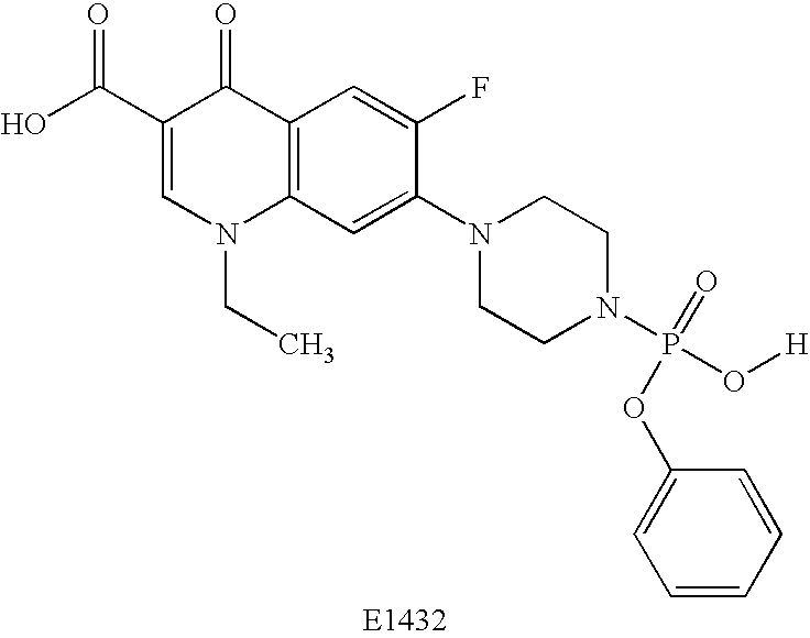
OC(C1=CN(CC)C2=C(C1=O)C=C(F)C(N1CCN(P(O[H])(=O)OC3=CC=CC=C3)CC1)=C2)=O
